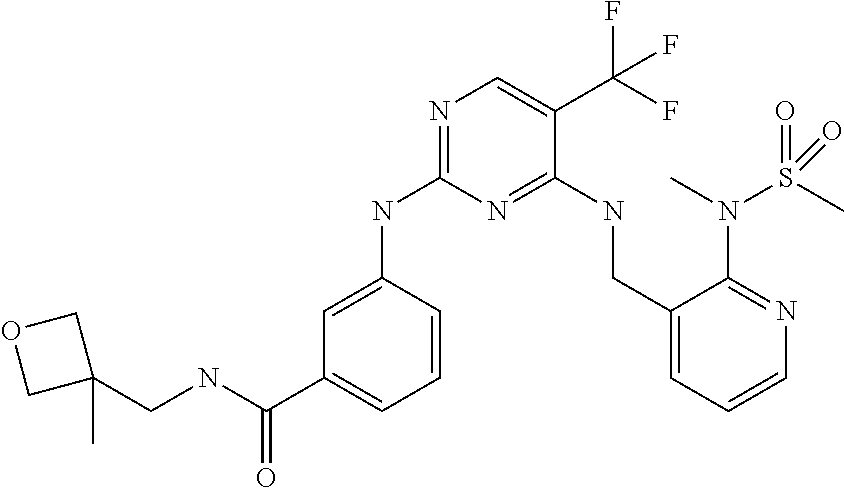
C1=C(NC2=NC=C(C(F)(F)F)C(NCC3=CC=CN=C3N(C)S(C)(=O)=O)=N2)C=CC=C1C(NCC1(C)COC1)=O
